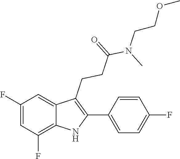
C(N(C(CCC1=C(C2=CC=C(F)C=C2)NC2=C(F)C=C(F)C=C12)=O)C)COC
